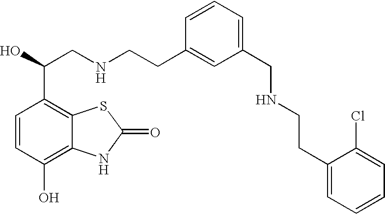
C1=CC(O)=C2C(=C1C(O)CNCCC1=CC(CNCCC3=CC=CC=C3Cl)=CC=C1)SC(=O)N2
